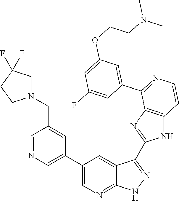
C1=NC=C(C2=CN=C3C(=C2)C(C2=NC4=C(N2)C=CN=C4C2=CC(OCCN(C)C)=CC(F)=C2)=N[N H]3)C=C1CN1CC(F)(F)CC1
